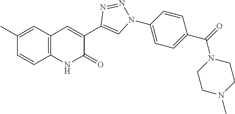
C1=CC(C)=CC2=C1NC(=O)C(C1=CN(C3=CC=C(C(=O)N4CCN(C)CC4)C=C3)N=N1)=C2
